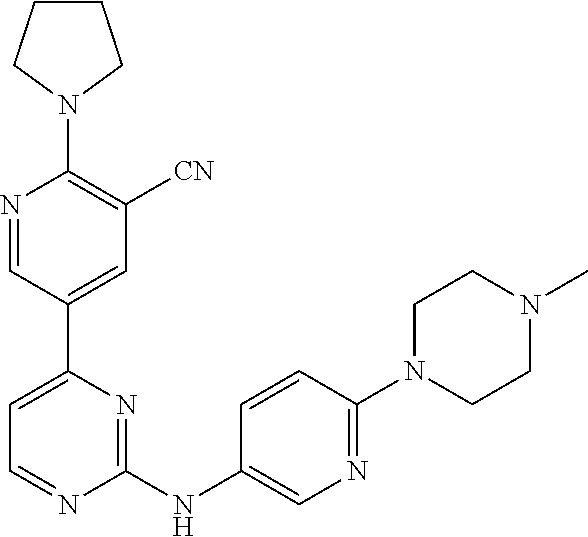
C1CCN(C2=C([CN])C=C(C3=CC=NC(NC4=CN=C(N5CCN(C)CC5)C=C4)=N3)C=N2)C1
